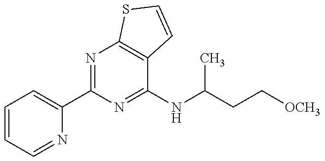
C1(C2=NC3=C(C(NC(C)CC[OCH3])=N2)C=CS3)=CC=CC=N1
